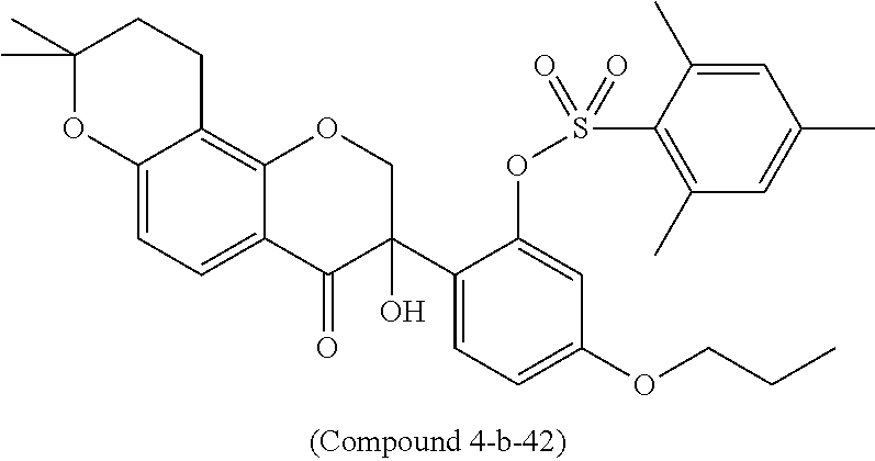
C1(C2(O)COC3=C4C(=CC=C3C2=O)OC(C)(C)CC4)=CC=C(OCCC)C=C1OS(C1=C(C)C=C(C)C=C1C)(=O)=O
